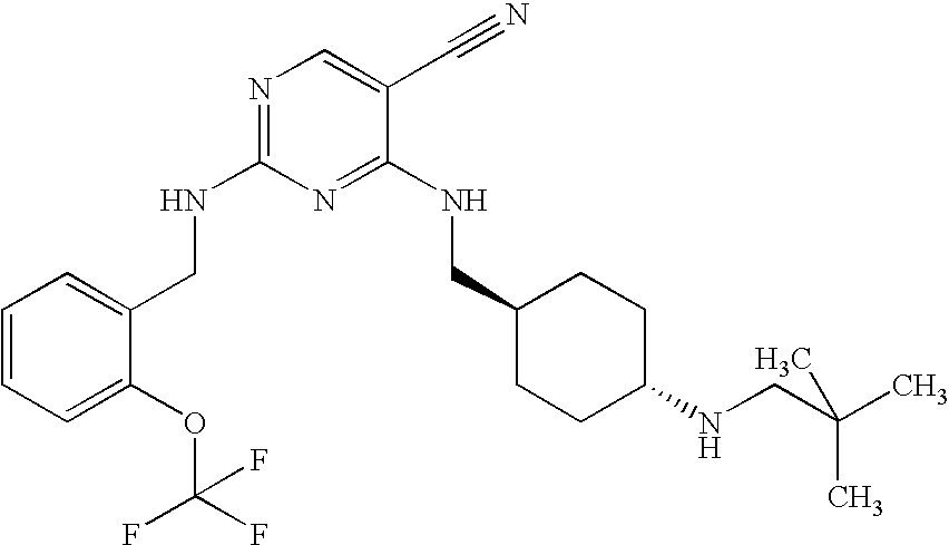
C1(CNC2=NC=C(C#N)C(NCC3CCC(NCC(C)(C)C)CC3)=N2)=CC=CC=C1OC(F)(F)F
